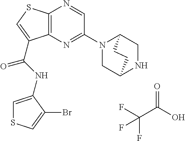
C(C(O)=O)(F)(F)F.C12=C(N=C(N3CC4NCC3CC4)C=N1)C(C(=O)NC1=CSC=C1Br)=CS2
